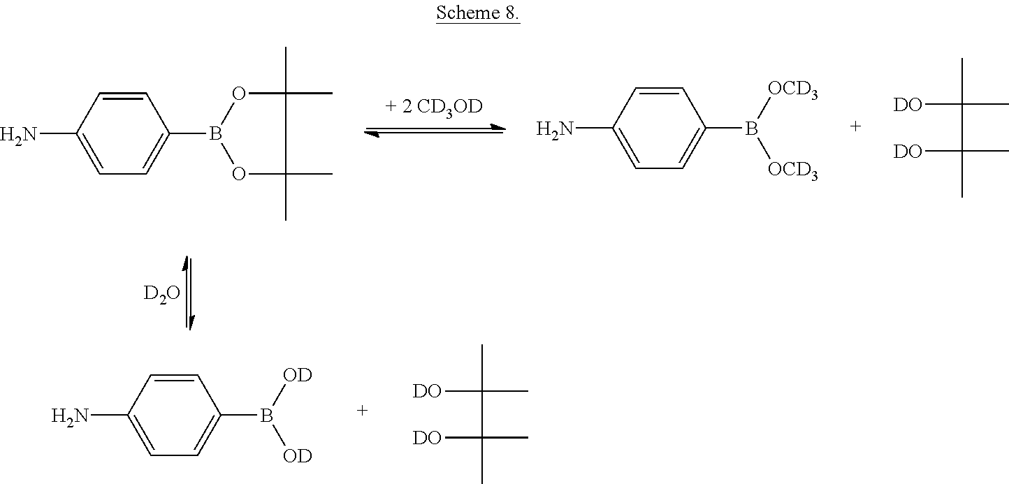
[D2O].C1=CC(N)=CC=C1B1OC(C)(C)C(C)(C)O1.C1=CC(N)=CC=C1B([OD])[OD].C1=CC(N)=CC=C1B([OCD3])[OCD3].CC(C)([DO])C(C)([DO])C.CC(C)([DO])C(C)([DO])C
